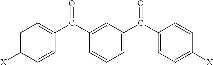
C1=C([X])C=CC(C(C2=CC(C(C3=CC=C([X])C=C3)=O)=CC=C2)=O)=C1
